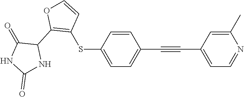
C1=CC(SC2=C(C3C(=O)NC(=O)N3)OC=C2)=CC=C1C#CC1=CC=NC(C)=C1
